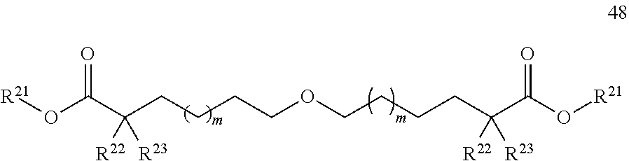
[R21]OC(C(CCCCOCCCCC(C(O[R21])=O)([R22])[R23])([R22])[R23])=O
